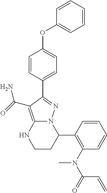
C1(C2N3C(=C(C(=O)N)C(C4=CC=C(OC5=CC=CC=C5)C=C4)=N3)NCC2)=C(N(C(=O)C=C)C)C=CC=C1
